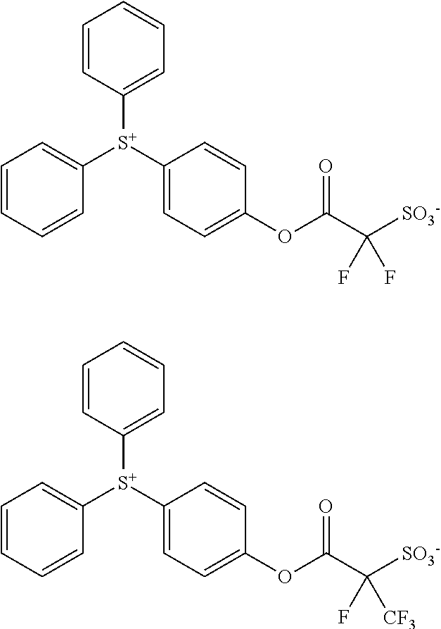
C1=CC([S+](C2=CC=C(OC(=O)C([SO3-])(F)F)C=C2)C2=CC=CC=C2)=CC=C1.C1=CC([S+](C2=CC=C(OC(=O)C([SO3-])(F)[CF3])C=C2)C2=CC=CC=C2)=CC=C1
